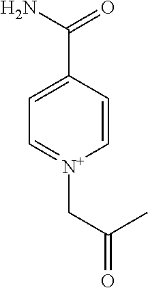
C1(C(N)=O)=CC=[N+](CC(C)=O)C=C1
